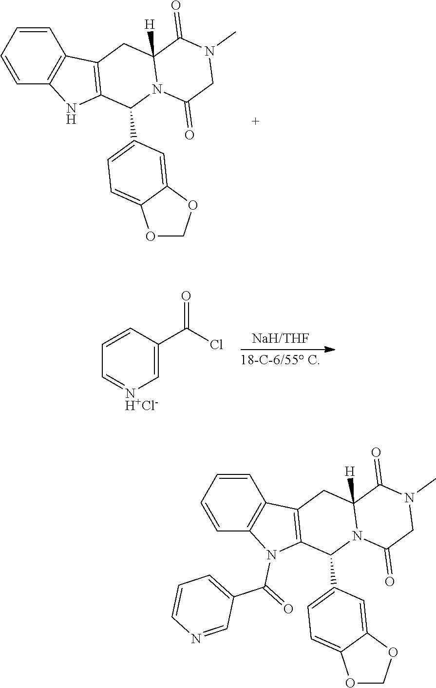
O1COC2=CC(C3N4C([H])(CC5=C3NC3=C5C=CC=C3)C(=O)N(C)CC4=O)=CC=C12.C1=C(C(=O)Cl)C=CC=[NH+Cl-]1.O1COC2=CC(C3N4C([H])(CC5=C3N(C(C3=CC=CN=C3)=O)C3=C5C=CC=C3)C(=O)N(C)CC4=O)=CC=C12
